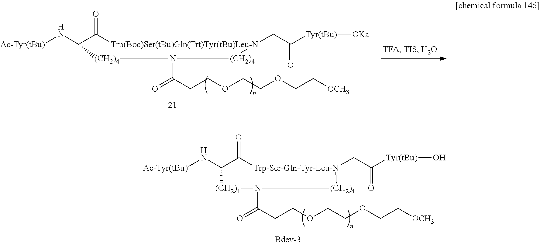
N(C1C(=O)[Trp-Ser-Gln-Tyr-Leu-N](CC([Tyr(tBu)]O)=O)[(CH2)4]N(C(=O)CCOCCOCC[OCH3])[(CH2)4]1)[Ac-Tyr(tBu)].N(C1C(=O)[Trp(Boc)Ser(tBu)Gln(Trt)Tyr(tBu)Leu-N](CC([Tyr(tBu)][OKa])=O)[(CH2)4]N(C(=O)CCOCCOCC[OCH3])[(CH2)4]1)[Ac-Tyr(tBu)]
